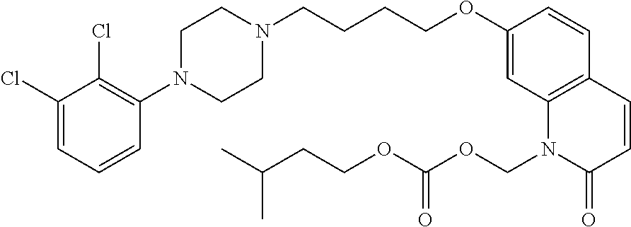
C1(Cl)=CC=CC(N2CCN(CCCCOC3=CC4=C(C=C3)C=CC(=O)N4COC(OCCC(C)C)=O)CC2)=C1Cl
